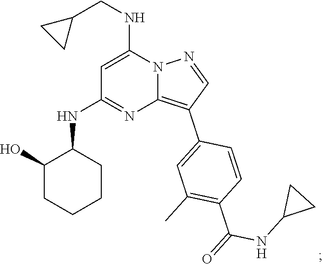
C1=C(NCC2CC2)N2C(=C(C3=CC(C)=C(C(=O)NC4CC4)C=C3)C=N2)N=C1NC1C(O)CCCC1
